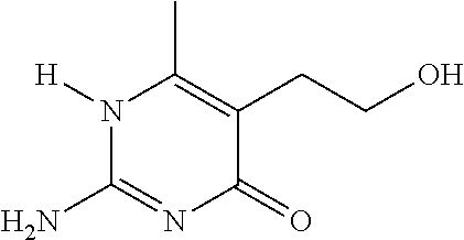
N1([H])C(N)=NC(=O)C(CCO)=C1C
